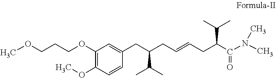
COCCCOC1=C(OC)C=CC(CC(CC=CCC(C(N(C)C)=O)C(C)C)C(C)C)=C1
